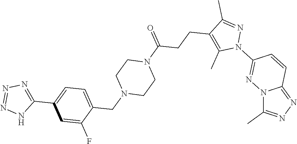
N12C(C)=NN=C1C=CC(N1N=C(C)C(CCC(N3CCN(CC4=CC=C(C5=NN=NN5)C=C4F)CC3)=O)=C1C)=N2
